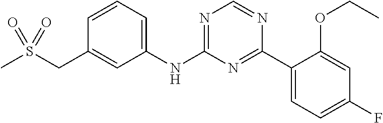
C1(NC2=NC=NC(C3=CC=C(F)C=C3OCC)=N2)=CC=CC(CS(C)(=O)=O)=C1
